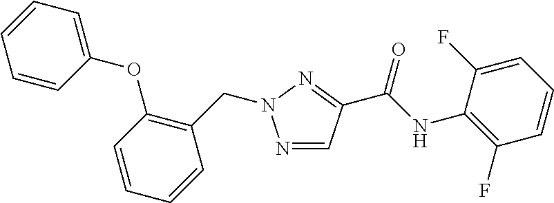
N1=CC(C(NC2=C(F)C=CC=C2F)=O)=NN1CC1=C(OC2=CC=CC=C2)C=CC=C1
